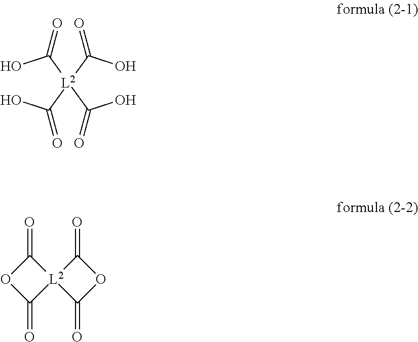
OC([L2](C(O)=O)(C(O)=O)C(O)=O)=O.O=C1OC(=O)[L2]12C(=O)OC2=O
